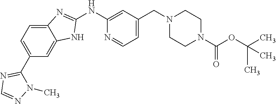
C12=CC=C(C3=NC=NN3C)C=C1NC(NC1=CC(CN3CCN(C(OC(C)(C)C)=O)CC3)=CC=N1)=N2
